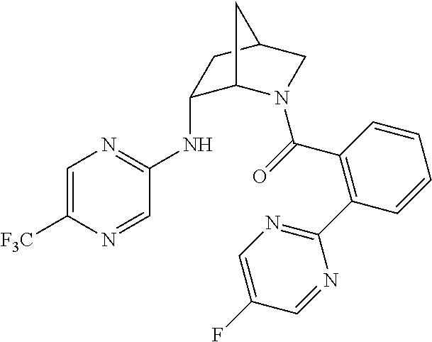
C1=C([F3C])N=CC(NC2C3N(C(=O)C4=C(C5=NC=C(F)C=N5)C=CC=C4)CC(C2)C3)=N1
